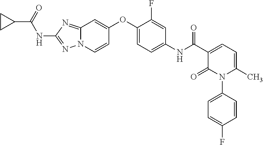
C1(NC(C2=CC=C(C)N(C3=CC=C(F)C=C3)C2=O)=O)=CC=C(OC2=CC3=NC(NC(C4CC4)=O)=NN3C=C2)C(F)=C1
